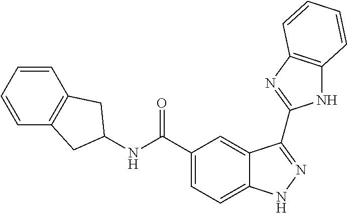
C1(C(NC2CC3=C(C=CC=C3)C2)=O)=CC=C2C(=C1)C(C1=NC3=C(N1)C=CC=C3)=NN2
